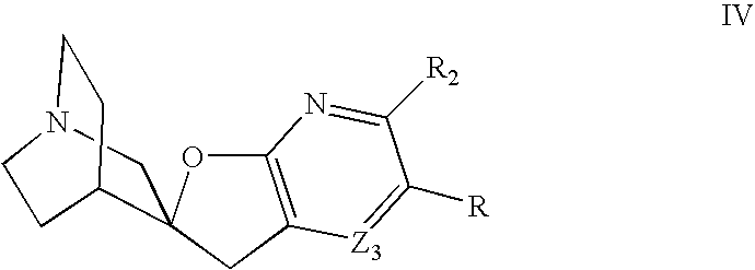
C12=C(CC3(O1)CN1CCC3CC1)[Z3]=C([R])C([R2])=N2
